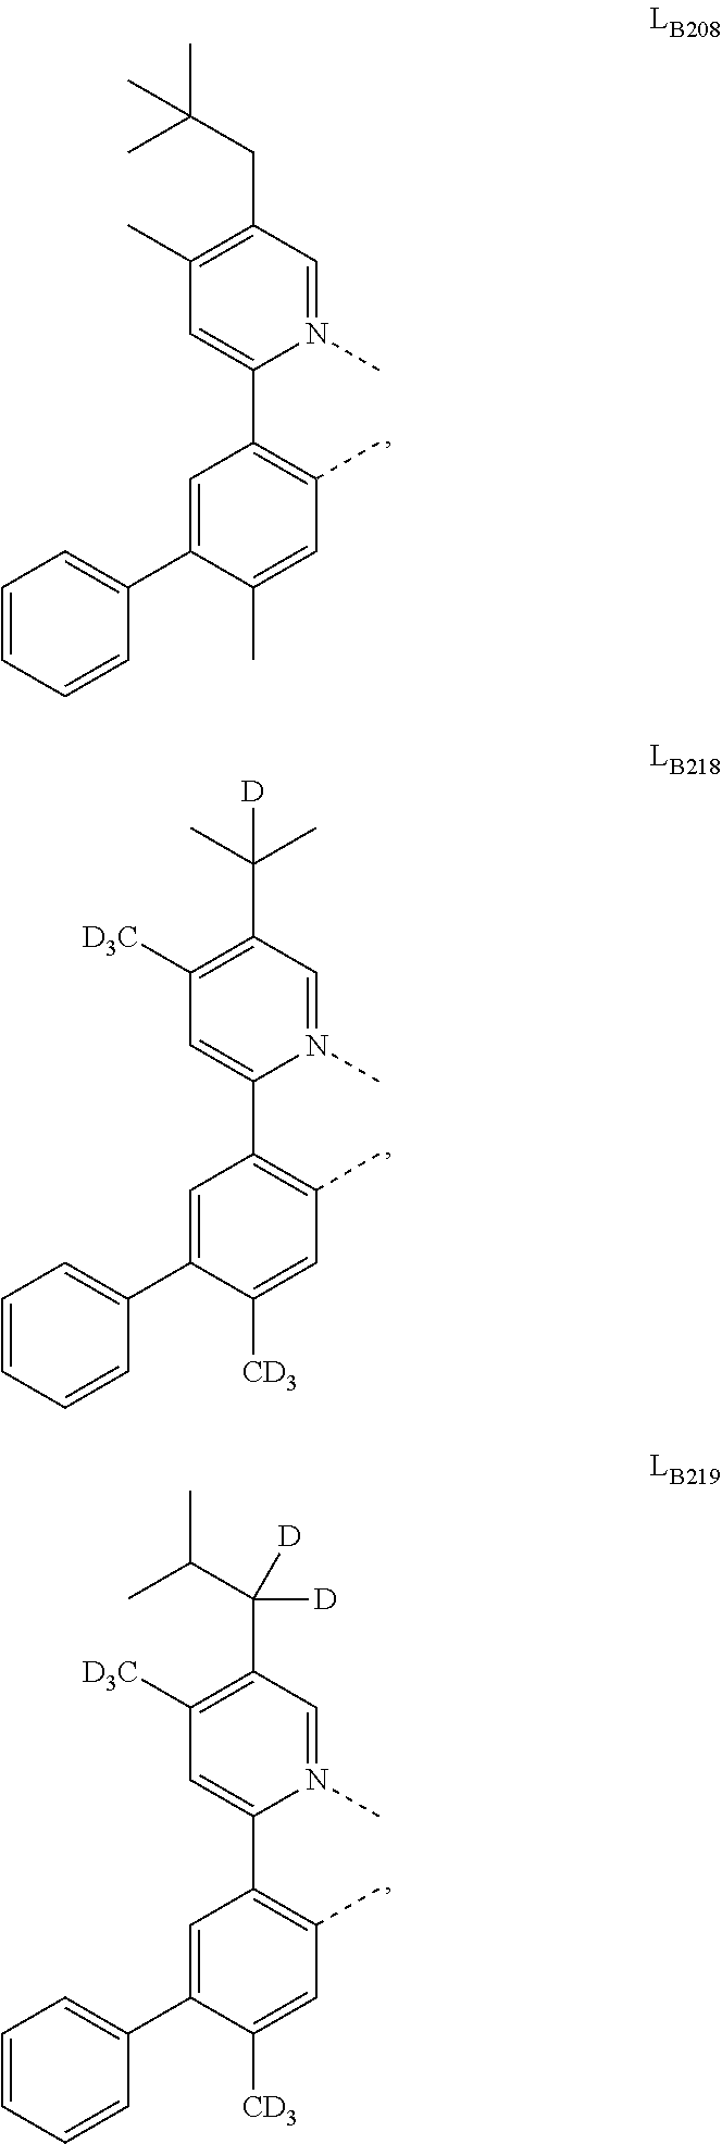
CC1=C(C2=CC(C)=C(CC(C)(C)C)C=N2C)C=C(C2=CC=CC=C2)C(C)=C1.CC1=C(C2=CC([D3C])=C(C(C)(C)[D])C=N2C)C=C(C2=CC=CC=C2)C([CD3])=C1.CC1=C(C2=CC([D3C])=C(C(C(C)C)([D])[D])C=N2C)C=C(C2=CC=CC=C2)C([CD3])=C1
